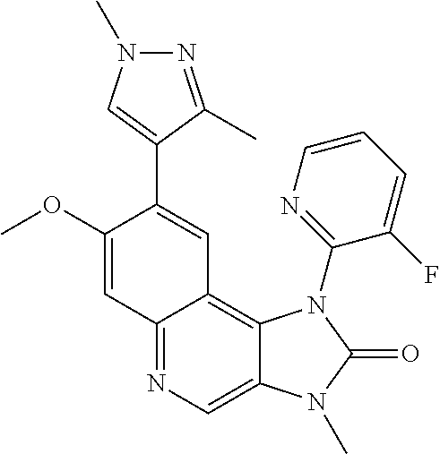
C1(OC)=CC2=NC=C3C(=C2C=C1C1=CN(C)N=C1C)N(C1=NC=CC=C1F)C(=O)N3C
